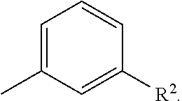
C1=C(C)C=C([R2])C=C1
